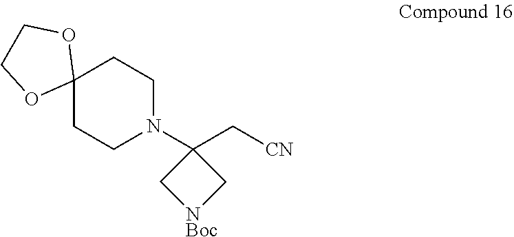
C12(CCN(C3(C[CN])C[NBoc]C3)CC1)OCCO2
